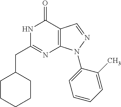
C1CCCCC1CC1=NC2=C(C(=O)N1)C=NN2C1=CC=CC=C1C
